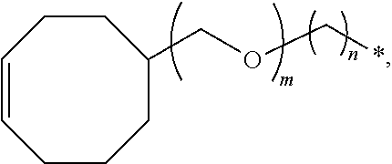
C1=CCCCC(COC*)CC1
